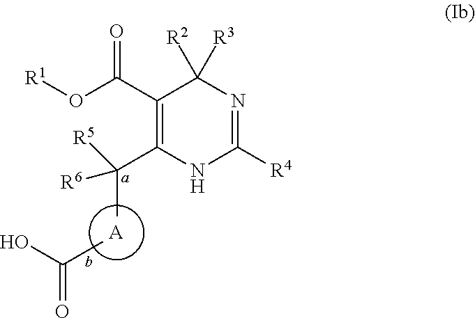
[A].C1(C(O[R1])=O)=C(C(C)([R6])[R5])NC([R4])=NC1([R2])[R3].C(C)(O)=O
